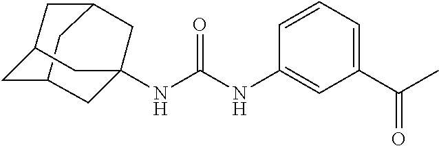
N(C(NC1=CC(C(C)=O)=CC=C1)=O)C12CC3CC(CC(C1)C3)C2
